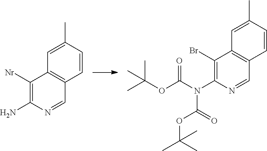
C1=C(C)C=CC2=C1C([Nr])=C(N)N=C2.C1=C(C)C=CC2=C1C(Br)=C(N(C(OC(C)(C)C)=O)C(=O)OC(C)(C)C)N=C2
